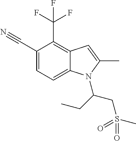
C1(C#N)=CC=C2C(=C1C(F)(F)F)C=C(C)N2C(CC)CS(=O)(C)=O
